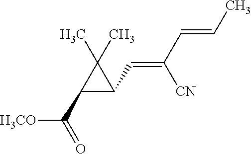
[H3CO]C(=O)C1C(C=C(C=CC)[CN])C1(C)C
